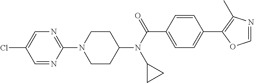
C1CC(N(C(C2=CC=C(C3=C(C)N=CO3)C=C2)=O)C2CC2)CCN1C1=NC=C(Cl)C=N1
